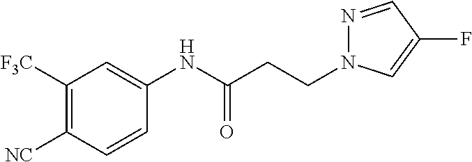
C(CC(NC1=CC([F3C])=C([NC])C=C1)=O)N1N=CC(F)=C1
